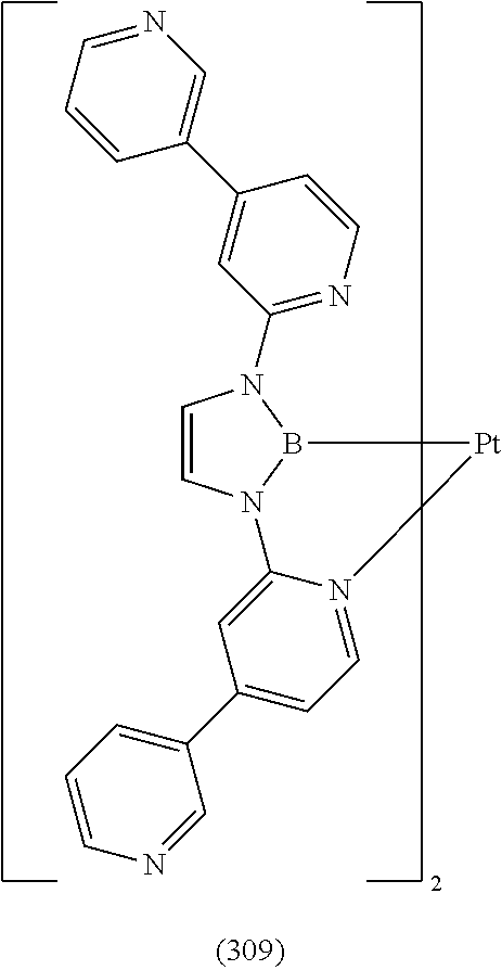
C1=CN2B(N1C1=NC=CC(C3=CN=CC=C3)=C1)[Pt]N1=CC=C(C3=CC=CN=C3)C=C21
